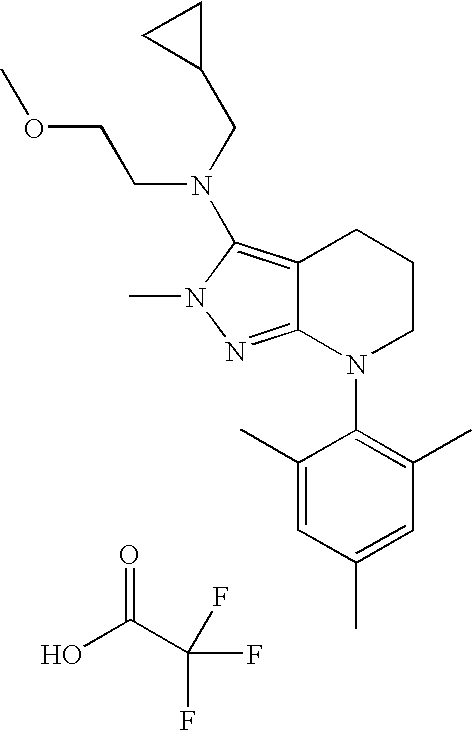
OC(C(F)(F)F)=O.C12=NN(C)C(N(CC3CC3)CCOC)=C1CCCN2C1=C(C)C=C(C)C=C1C
